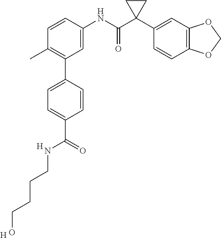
C1=CC(NC(C2(C3=CC4=C(C=C3)OCO4)CC2)=O)=CC(C2=CC=C(C(NCCCCO)=O)C=C2)=C1C.[H].[H]
